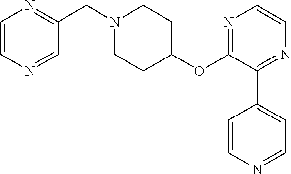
C1=CN=CC(CN2CCC(OC3=NC=CN=C3C3=CC=NC=C3)CC2)=N1
